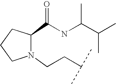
N1(CCC(C)C)C(C(NC(C)C(C)C)=O)CCC1
